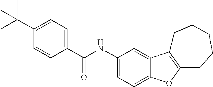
C1(C(NC2=CC=C3C(=C2)C2=C(O3)CCCCC2)=O)=CC=C(C(C)(C)C)C=C1
